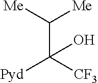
C(C([CF3])([Pyd])O)([Me])[Me]
